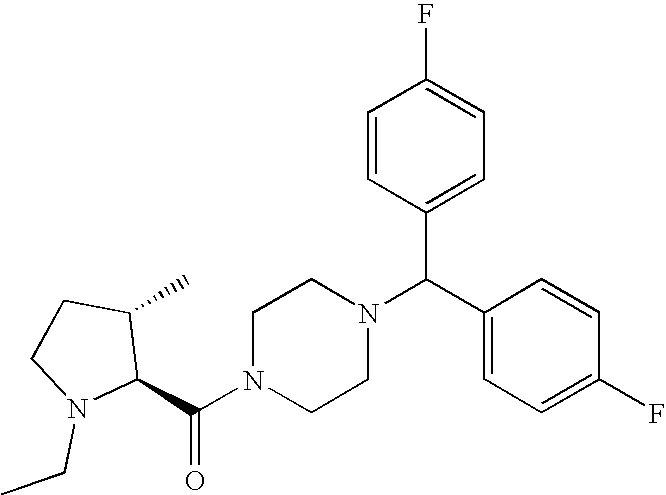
C(N1CCN(C(C2=CC=C(F)C=C2)C2=CC=C(F)C=C2)CC1)(=O)C1C(C)CCN1CC
